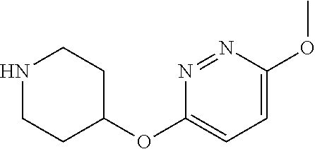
N1CCC(OC2=CC=C(OC)N=N2)CC1
